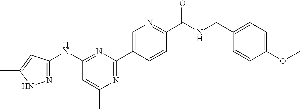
N1=C(C2=CN=C(C(NCC3=CC=C(OC)C=C3)=O)C=C2)N=C(NC2=NNC(C)=C2)C=C1C
